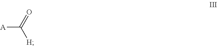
[A]C(=O)[H]
